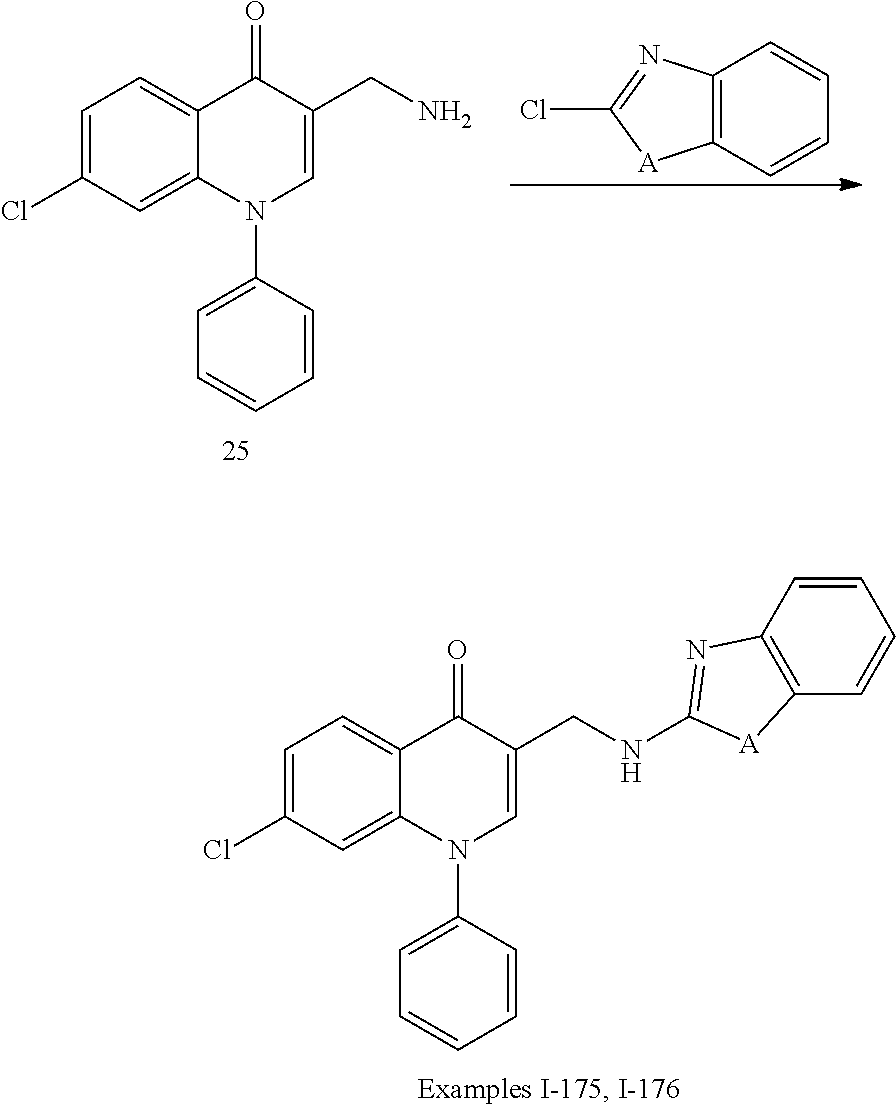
C1=C(Cl)C=C2C(=C1)C(=O)C(CN)=CN2C1=CC=CC=C1.C12=C(C=CC=C1)[A]C(Cl)=N2.C1=C(Cl)C=C2C(=C1)C(=O)C(CNC1=NC3=C(C=CC=C3)[A]1)=CN2C1=CC=CC=C1
